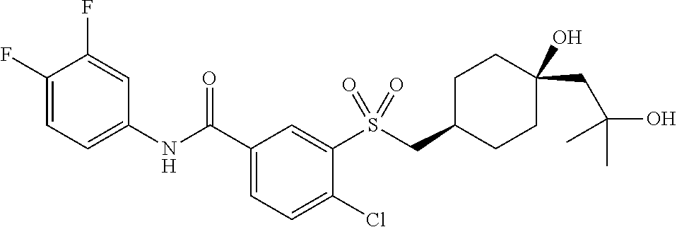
C1(F)=CC=C(NC(C2=CC=C(Cl)C(S(=O)(=O)CC3CCC(O)(CC(O)(C)C)CC3)=C2)=O)C=C1F
